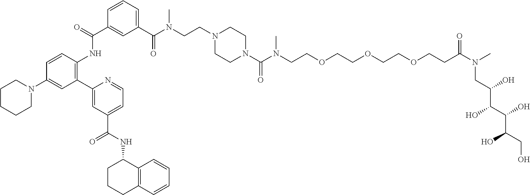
C1(C2=C(NC(C3=CC(C(N(CCN4CCN(C(N(CCOCCOCCOCCC(=O)N(C)CC(C(C(C(CO)O)O)O)O)C)=O)CC4)C)=O)=CC=C3)=O)C=CC(N3CCCCC3)=C2)=CC(C(NC2CCCC3=C2C=CC=C3)=O)=CC=N1
